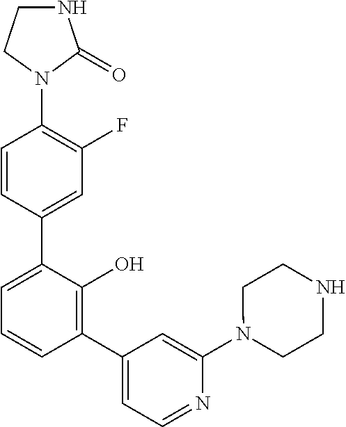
N1(C2=C(F)C=C(C3=CC=CC(C4=CC=NC(N5CCNCC5)=C4)=C3O)C=C2)C(=O)NCC1
